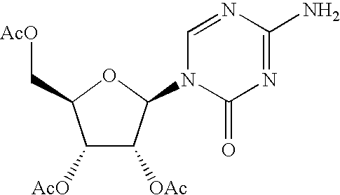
C1([AcO])C([OAc])C(N2C(=O)N=C(N)N=C2)OC1C[AcO]
